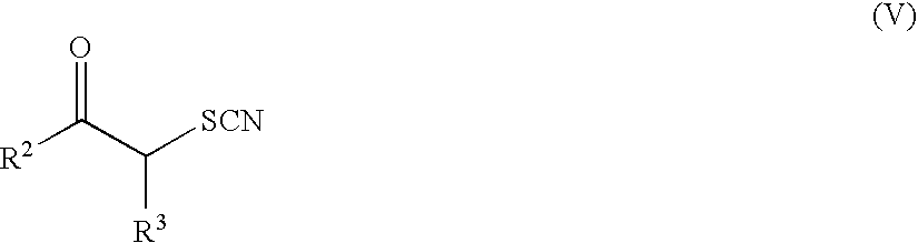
O=C(C([SCN])[R3])[R2]
